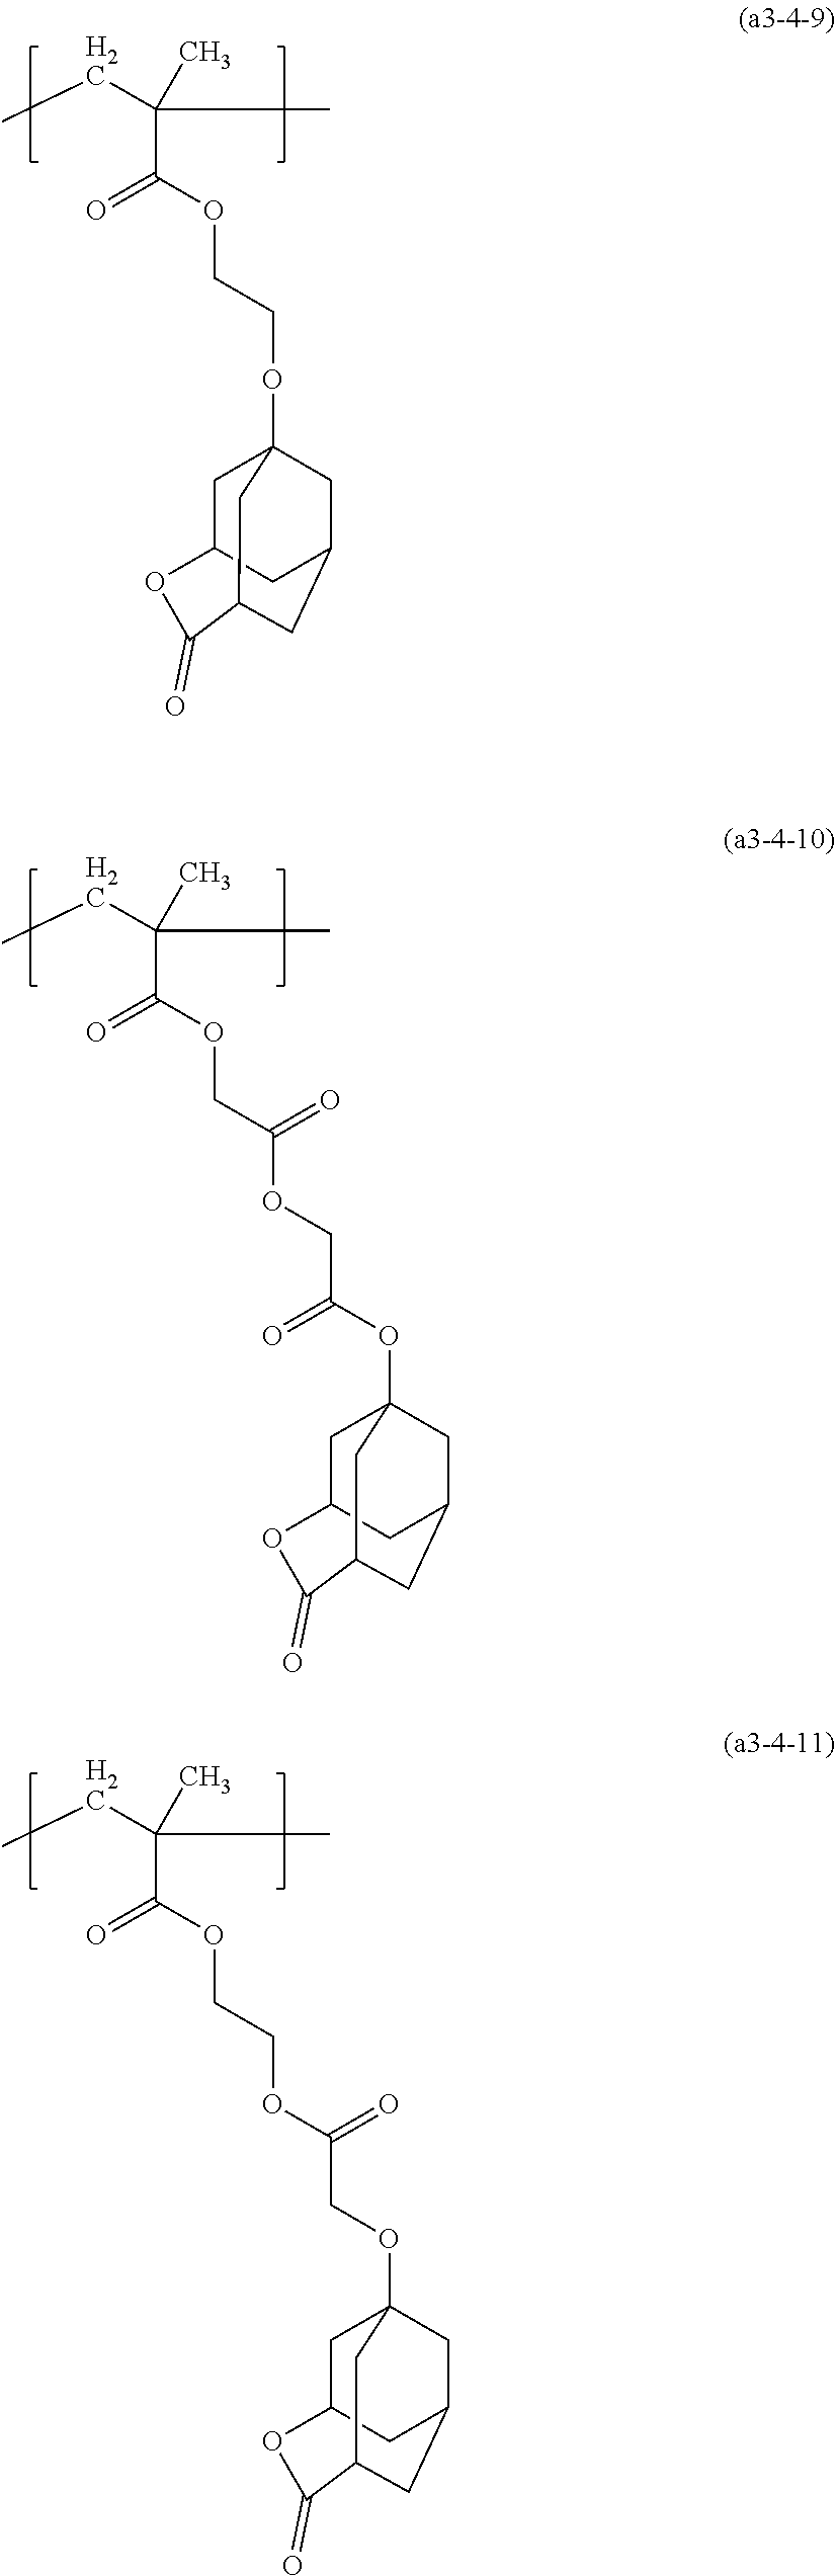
CC(C(OCC(OCC(OC12CC3CC(C1)CC(C2)C(=O)O3)=O)=O)=O)(C)CC.CC(C(OCCOC12CC3CC(C1)CC(C2)C(=O)O3)=O)(C)CC.CC(C(OCCOC(COC12CC3CC(C1)CC(C2)C(=O)O3)=O)=O)(C)CC
